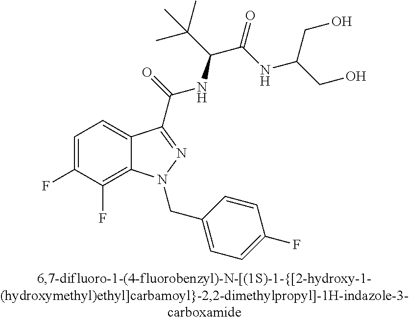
C1=C(F)C(F)=C2C(=C1)C(C(=O)NC(C(C)(C)C)C(=O)NC(CO)CO)=NN2CC1=CC=C(F)C=C1
